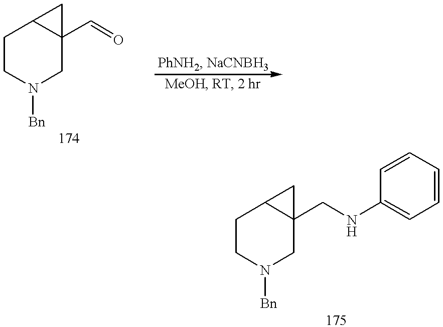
C1CN([Bn])CC2(C=O)C1C2.C1CN([Bn])CC2(CNC3=CC=CC=C3)C1C2
